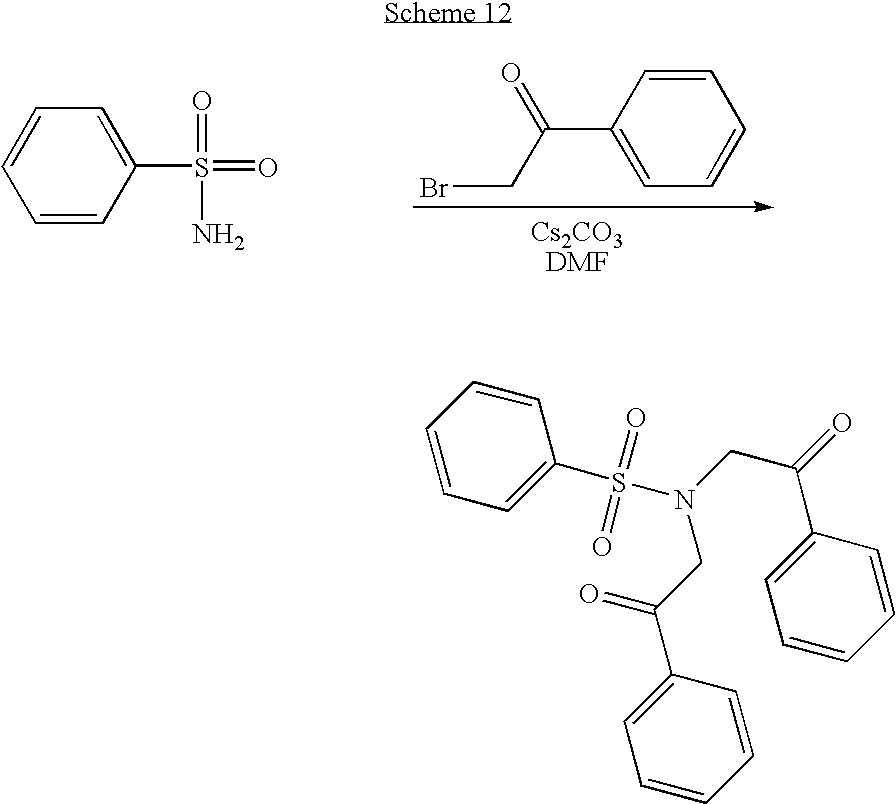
C1=C(C(=O)CBr)C=CC=C1.C1=CC(S(=O)(=O)N)=CC=C1.C1=CC=CC(S(=O)(N(CC(=O)C2=CC=CC=C2)CC(C2=CC=CC=C2)=O)=O)=C1
